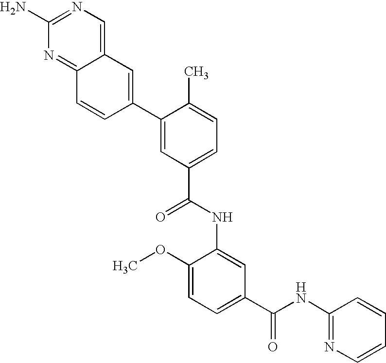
NC1=NC=C2C(=N1)C=CC(C1=CC(C(=O)NC3=CC(C(NC4=NC=CC=C4)=O)=CC=C3OC)=CC=C1C)=C2
